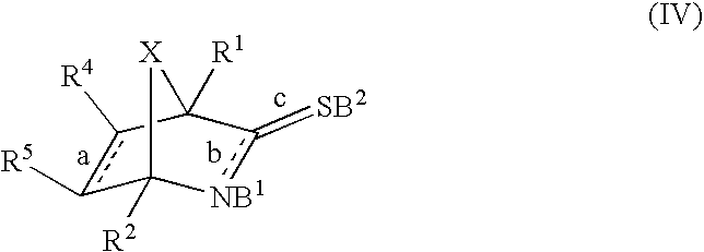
c1([R5])c([R4])C2([R1])c(=[SB2])[NB1]C1([R2])[X]2
